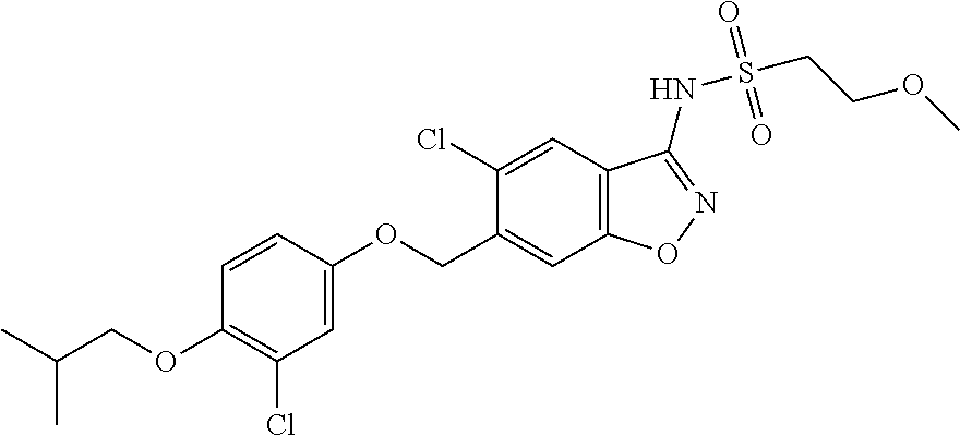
C1=C(OCC2=CC3=C(C=C2Cl)C(NS(CCOC)(=O)=O)=NO3)C=CC(OCC(C)C)=C1Cl
